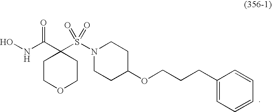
C1(C(NO)=O)(S(N2CCC(OCCCC3=CC=CC=C3)CC2)(=O)=O)CCOCC1
